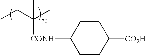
CCC(C)([CONH]C1CCC([CO2H])CC1)C
